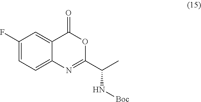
C1(F)=CC=C2C(=C1)C(=O)OC(C(C)N[Boc])=N2
